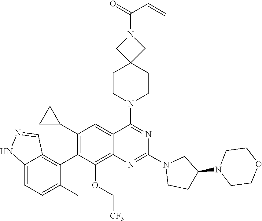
C12=CC=C(C)C(C3=C(C4CC4)C=C4C(=C3OC[CF3])N=C(N3CCC(N5CCOCC5)C3)N=C4N3CCC4(CC3)CN(C(=O)C=C)C4)=C1C=NN2
